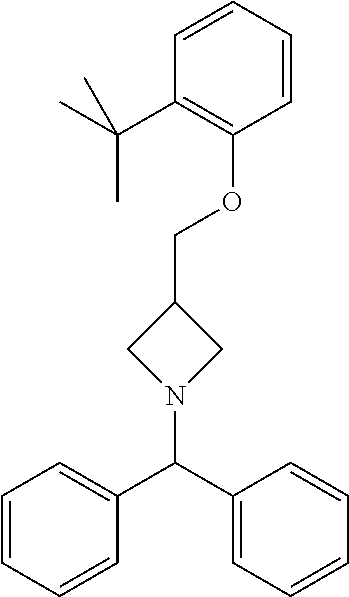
C1N(C(C2=CC=CC=C2)C2=CC=CC=C2)CC1COC1=C(C(C)(C)C)C=CC=C1
